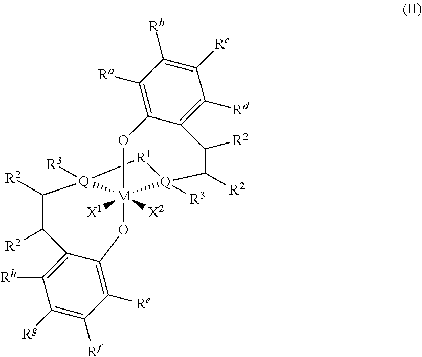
C1([Rh])=C2C(=C([Re])C([Rf])=C1[Rg])O[M]13([X1])([X2])[Q]([R3])([R1][Q]1([R3])C([R2])C([R2])C1=C([Rd])C([Rc])=C([Rb])C([Ra])=C1O3)C([R2])C2[R2]
